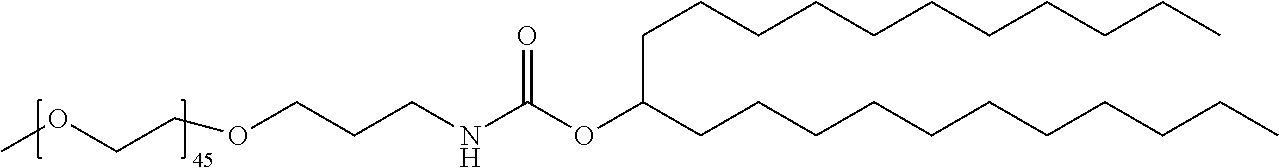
C(C(CCCCCCCCCCC)OC(NCCCOCCOC)=O)CCCCCCCCCC
